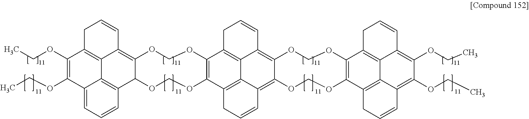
C12=CC=CC3=C1C1=C(C(OCC)=C2OCC)CC=CC1=C1C3OCOC2=C(OCO1)C1=C3C4=C2CC=CC4=C2C(=C3C=CC1)OCOC1=C(OCO2)C2=C3C(=C(OCC)C(OCC)=C4C3=C1CC=C4)C=CC2
